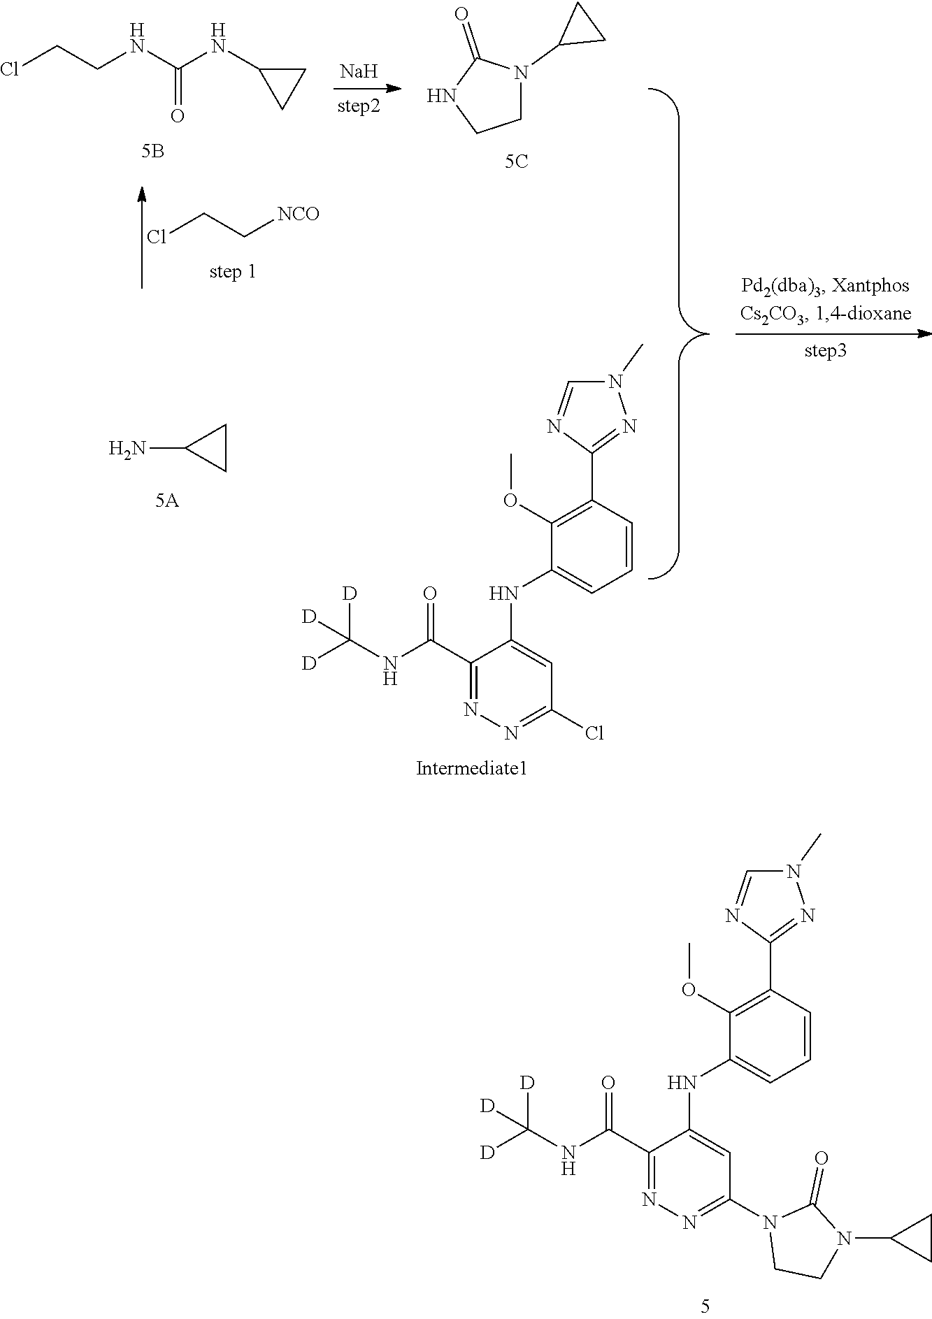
N1(C)C=NC(C2=C(OC)C(NC3=CC(N4CCN(C5CC5)C4=O)=NN=C3C(NC([D])([D])[D])=O)=CC=C2)=N1.ClCCNC(NC1CC1)=O.ClCC[NCO].NC1CC1.[Na].N1(C2CC2)CCNC1=O.N1(C)C=NC(C2=C(OC)C(NC3=CC(Cl)=NN=C3C(NC([D])([D])[D])=O)=CC=C2)=N1
